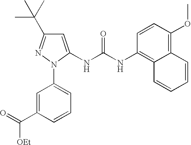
C(C1=CC(N2N=C(C(C)(C)C)C=C2NC(NC2=C3C(=C(OC)C=C2)C=CC=C3)=O)=CC=C1)(=O)[OEt]
